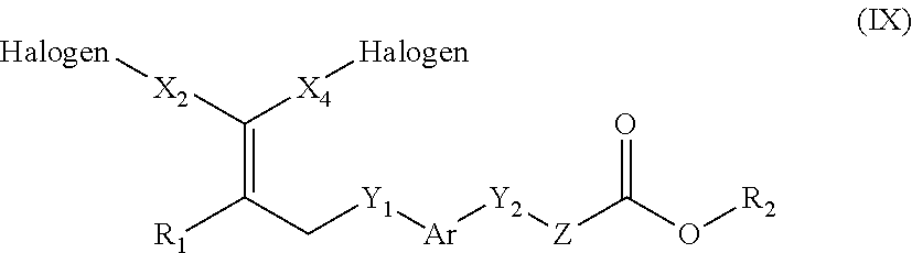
C(=C([X2][Halogen])[X4][Halogen])(C[Y1][Ar][Y2][Z]C(O[R2])=O)[R1]
